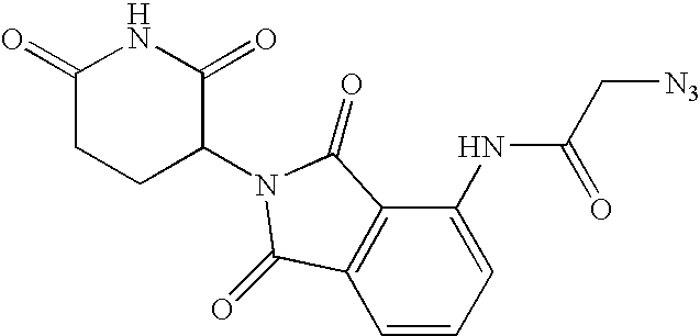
C1(NC(C[N3])=O)=CC=CC2=C1C(=O)N(C1C(=O)NC(=O)CC1)C2=O
